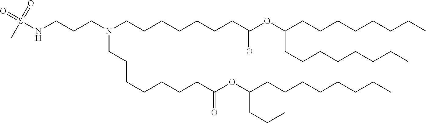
C(CCC)(OC(CCCCCCCN(CCCCCCCC(OC(CCCCCCCC)CCCCCCCC)=O)CCCNS(C)(=O)=O)=O)CCCCCCCC
